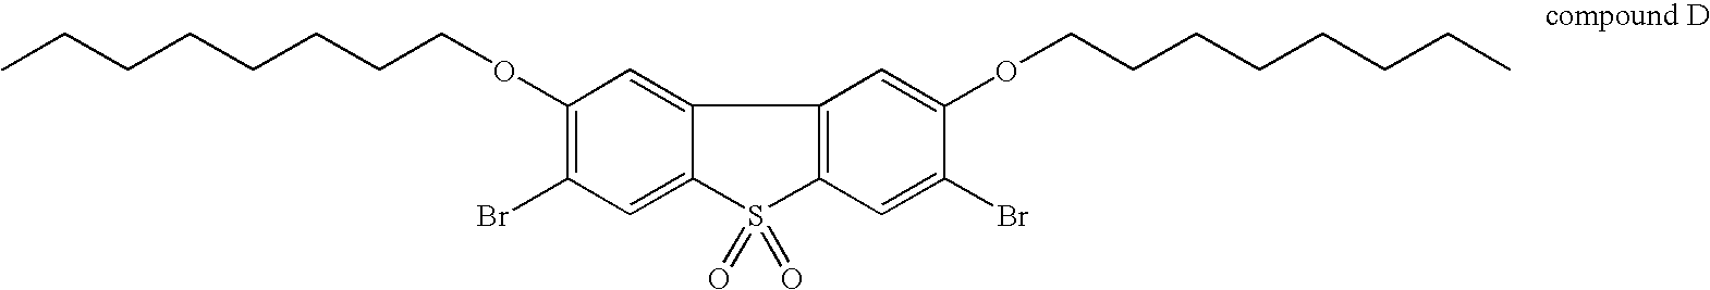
CCCCCCCCOC1=C(Br)C=C2C(=C1)C1=C(S2(=O)=O)C=C(Br)C(OCCCCCCCC)=C1
